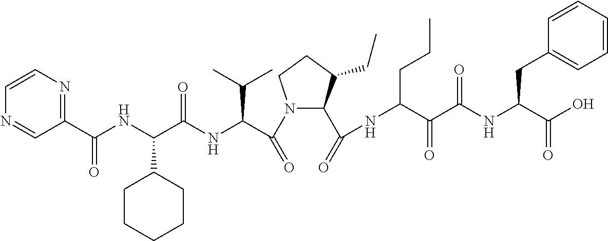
C1(C(NC(C(NC(C(N2C(C(=O)NC(C(C(NC(C(O)=O)CC3=CC=CC=C3)=O)=O)CCC)C(CC)CC2)=O)C(C)C)=O)C2CCCCC2)=O)=NC=CN=C1
